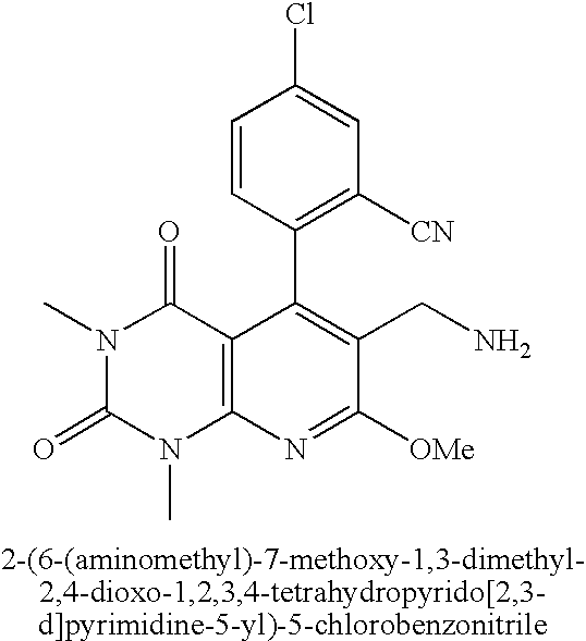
C1=CC(C2=C(CN)C([OMe])=NC3=C2C(=O)N(C)C(=O)N3C)=C([CN])C=C1Cl
